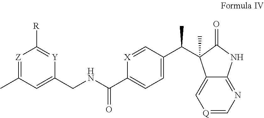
[Z]1=C(C)C=C(CNC(C2=CC=C(C(C)C3(C)C4=C[Q]=CN=C4NC3=O)C=[X]2)=O)[Y]=C1[R]
